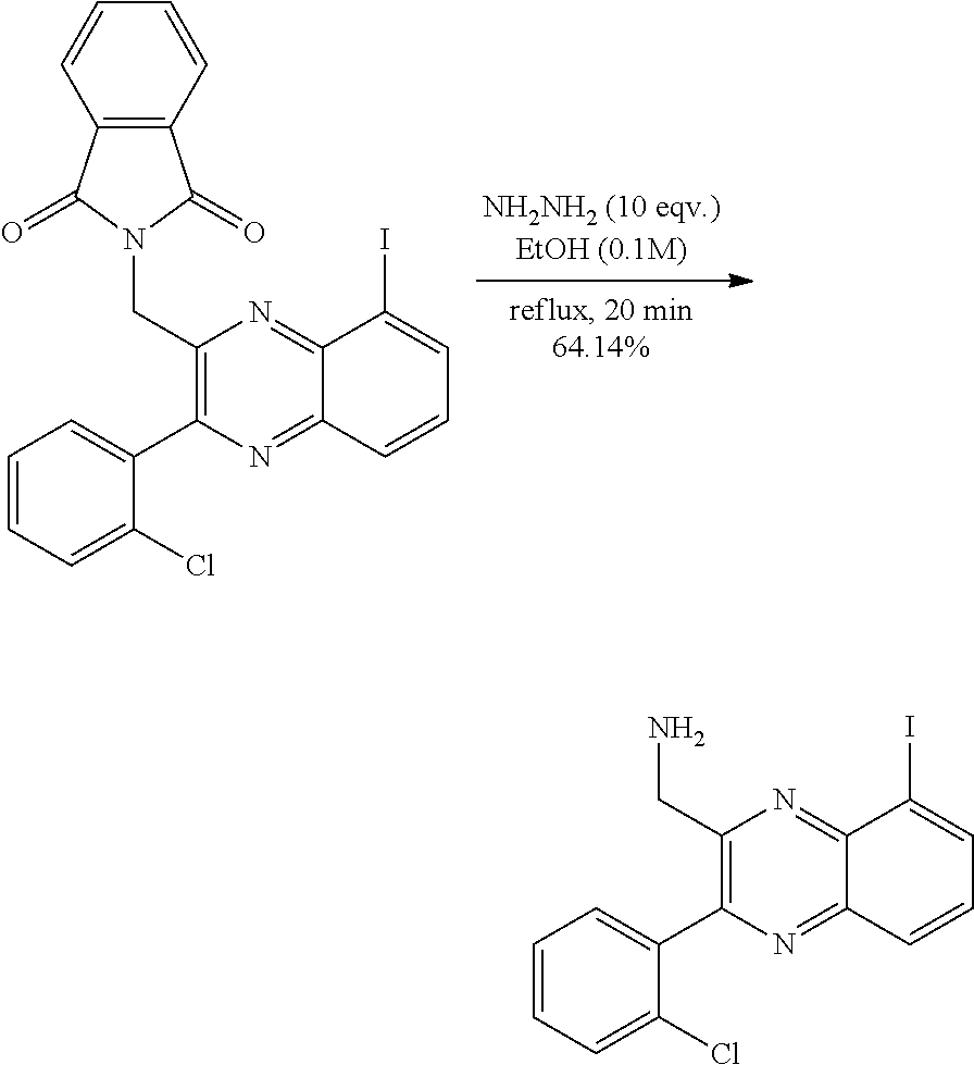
C1=CC=C(Cl)C(C2=C(CN)N=C3C(=N2)C=CC=C3I)=C1.C1=CC=C(Cl)C(C2=C(CN3C(=O)C4=C(C3=O)C=CC=C4)N=C3C(=N2)C=CC=C3I)=C1
